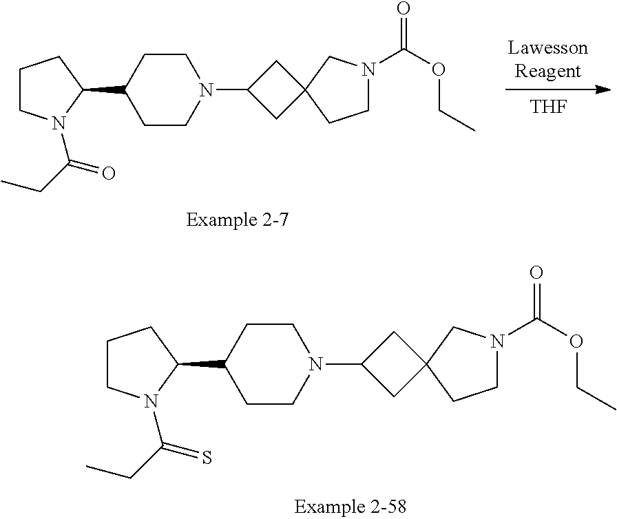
[THF].C1CN(C2CC3(C2)CCN(C(=O)OCC)C3)CCC1C1CCCN1C(=O)CC.C1CN(C2CC3(C2)CCN(C(=O)OCC)C3)CCC1C1CCCN1C(=S)CC
